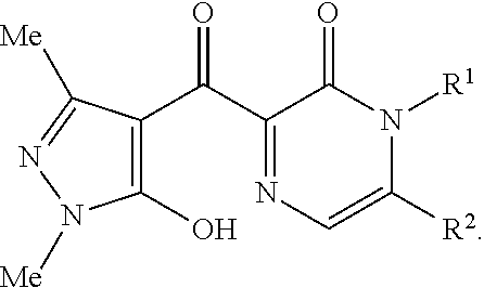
C1(C(C2=NC=C([R2])N([R1])C2=O)=O)=C(O)N([Me])N=C1[Me]
